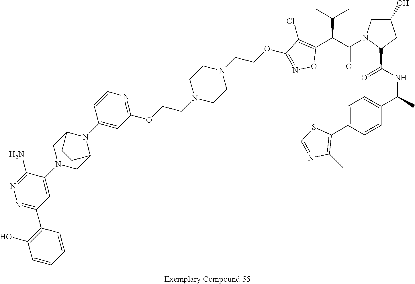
C1=CC(C(NC(C2CC(O)CN2C(C(C(C)C)C2=C(Cl)C(OCCN3CCN(CCOC4=NC=CC(N5C6CN(C7=CC(C8=C(O)C=CC=C8)=NN=C7N)CC5CC6)=C4)CC3)=NO2)=O)=O)C)=CC=C1C1=C(C)N=CS1
